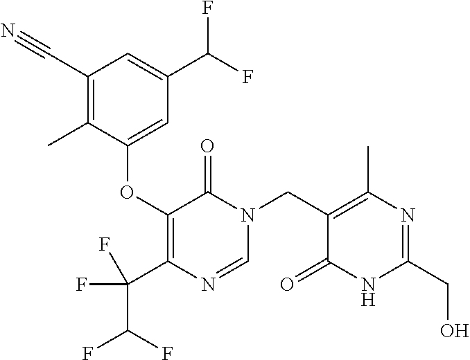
N1(CC2=C(C)N=C(CO)NC2=O)C=NC(C(C(F)F)(F)F)=C(OC2=CC(C(F)F)=CC(C#N)=C2C)C1=O
